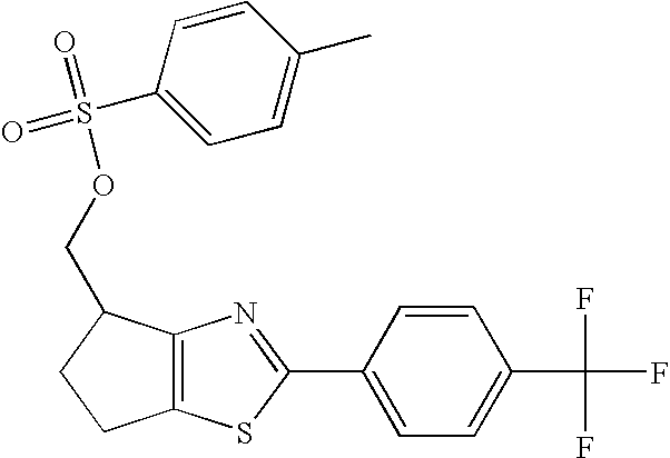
C1=CC(S(=O)(=O)OCC2C3=C(CC2)SC(C2=CC=C(C(F)(F)F)C=C2)=N3)=CC=C1C
